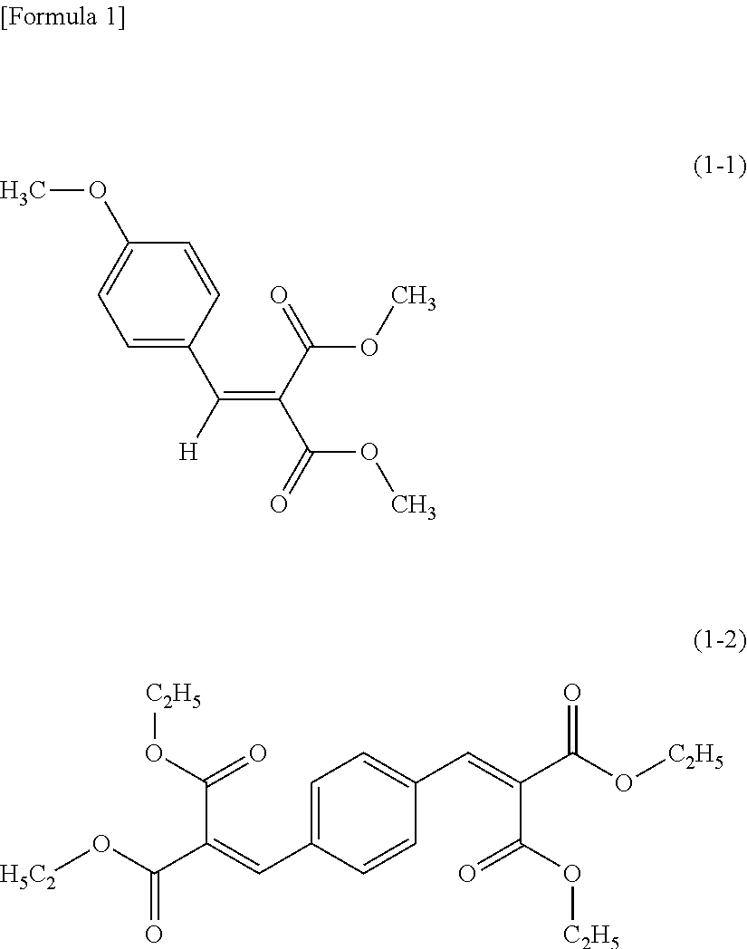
COC1=CC=C(C([H])=C(C(=O)OC)C(=O)OC)C=C1.[C2H5]OC(=O)C(=CC1=CC=C(C=C(C(O[C2H5])=O)C(O[C2H5])=O)C=C1)C(O[H5C2])=O
